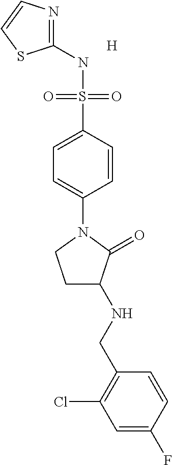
C1(NS(C2=CC=C(N3CCC(NCC4=C(Cl)C=C(F)C=C4)C3=O)C=C2)(=O)=O)=NC=CS1.[H]
